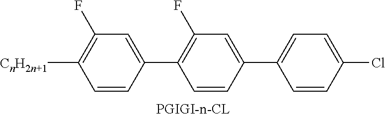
C1(F)=C([CnH2n+1])C=CC(C2=C(F)C=C(C3=CC=C(Cl)C=C3)C=C2)=C1.[PGIGI-n-CL]
